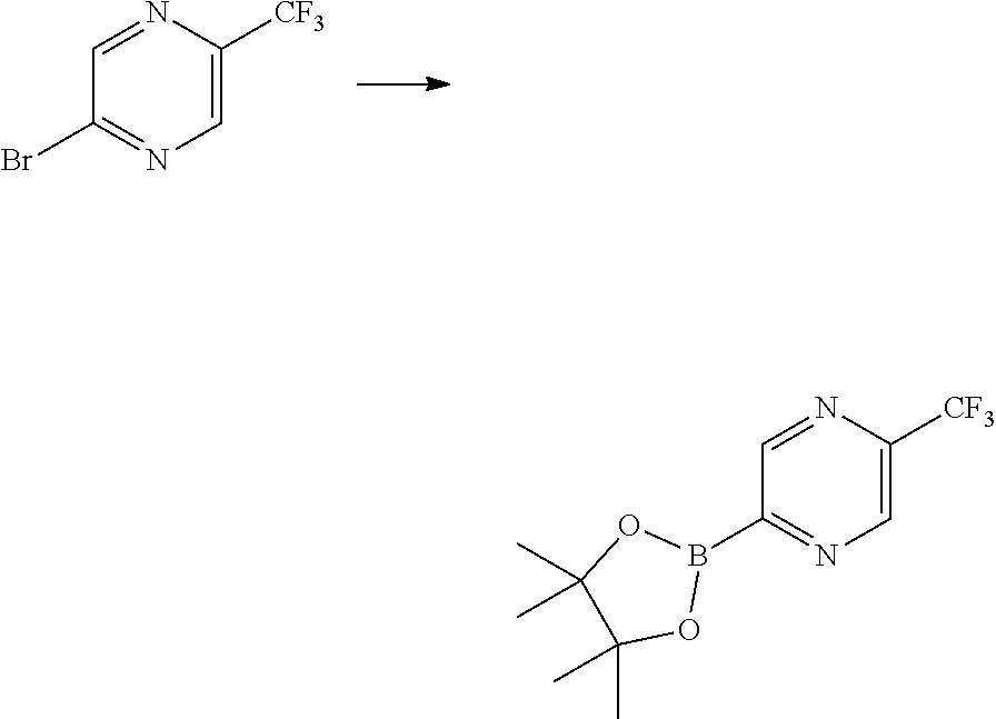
N1=CC(Br)=NC=C1[CF3].N1=CC(B2OC(C)(C)C(C)(C)O2)=NC=C1[CF3]
